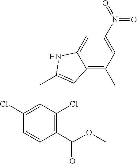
C1(Cl)=C(CC2=CC3=C(C)C=C(N(=O)=O)C=C3N2)C(Cl)=C(C(OC)=O)C=C1
